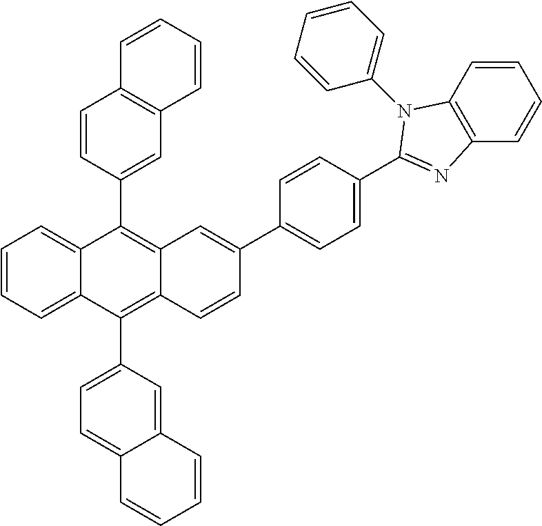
C1=CC=C2C(=C1)C(C1=CC3=C(C=C1)C=CC=C3)=C1C(=C2C2=CC=C3C(=C2)C=CC=C3)C=CC(C2=CC=C(C3=NC4=C(C=CC=C4)N3C3=CC=CC=C3)C=C2)=C1
